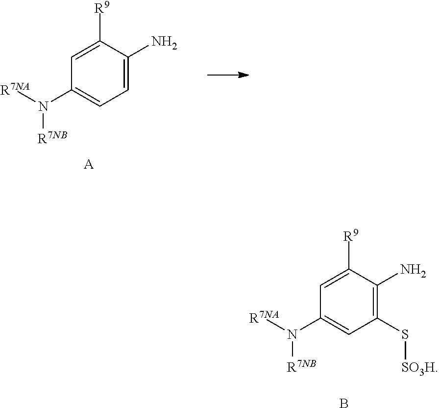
C1(N([R7NA])[R7NB])=CC(S[SO3H])=C(N)C([R9])=C1.B.C1(N([R7NA])[R7NB])=CC=C(N)C([R9])=C1.[A]
